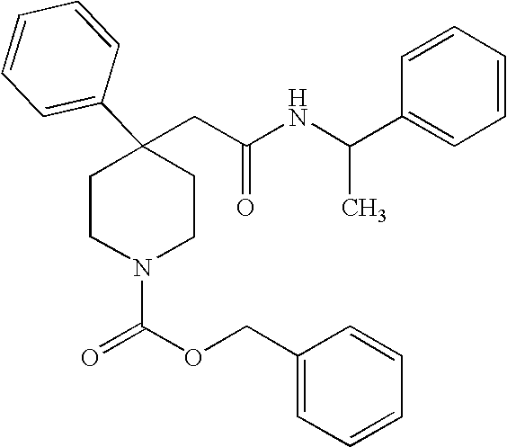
C(C1(C2=CC=CC=C2)CCN(C(OCC2=CC=CC=C2)=O)CC1)C(NC(C1=CC=CC=C1)C)=O
